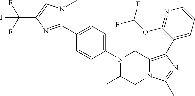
N1(C2=CC=C(C3=NC(C(F)(F)F)=CN3C)C=C2)C(C)CN2C(=C(C3=CC=CN=C3OC(F)F)N=C2C)C1
